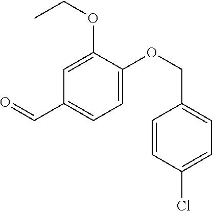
O=CC1=CC=C(OCC2=CC=C(Cl)C=C2)C(OCC)=C1
